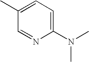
C1(N(C)C)=CC=C(C)C=N1
